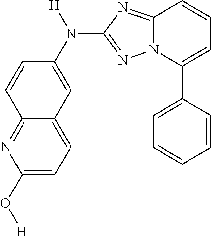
C1=C(C2=CC=CC3=NC(N(C4=CC5=CC=C(O[H])N=C5C=C4)[H])=NN23)C=CC=C1
